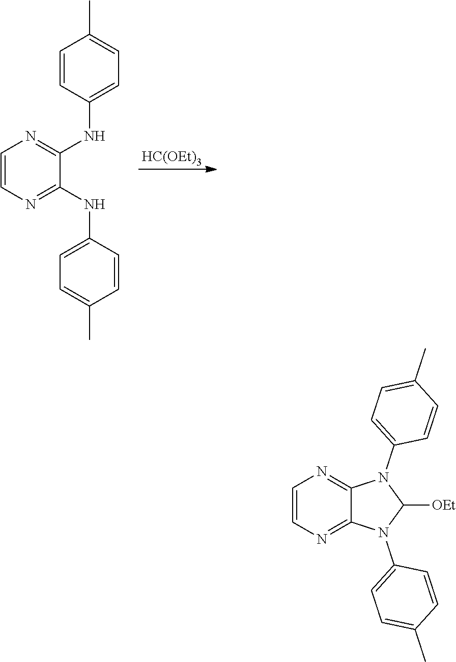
C1=CN=C(NC2=CC=C(C)C=C2)C(NC2=CC=C(C)C=C2)=N1.[HC(OEt)3].C1=CN=C2C(=N1)N(C1=CC=C(C)C=C1)C([OEt])N2C1=CC=C(C)C=C1
